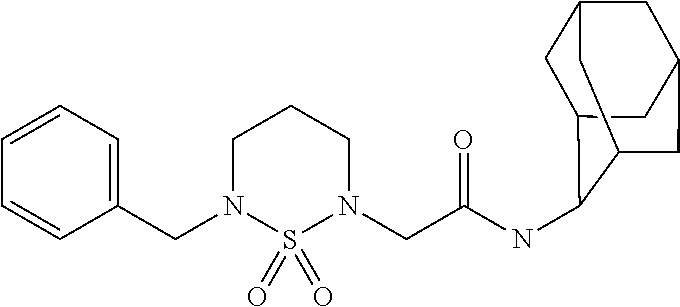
C1(CN2S(=O)(=O)N(CC(NC3C4CC5CC(CC3C5)C4)=O)CCC2)=CC=CC=C1
